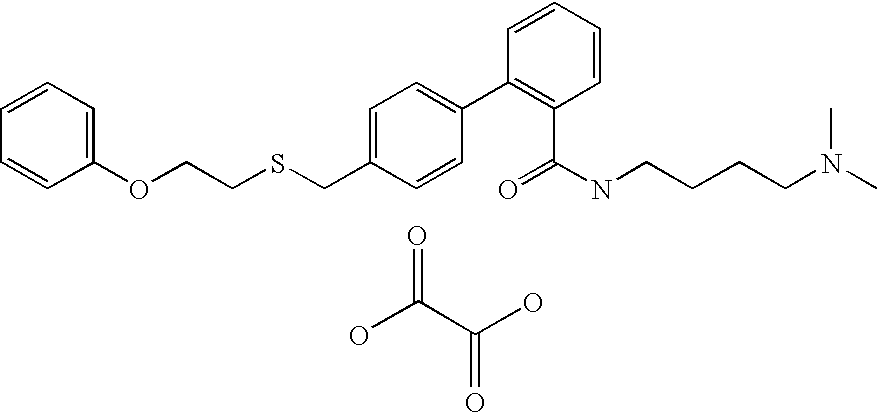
C1=C(CSCCOC2=CC=CC=C2)C=CC(C2=C(C(=O)NCCCCN(C)C)C=CC=C2)=C1.OC(C(O)=O)=O
